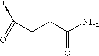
C(CCC(N)=O)(=O)->*
